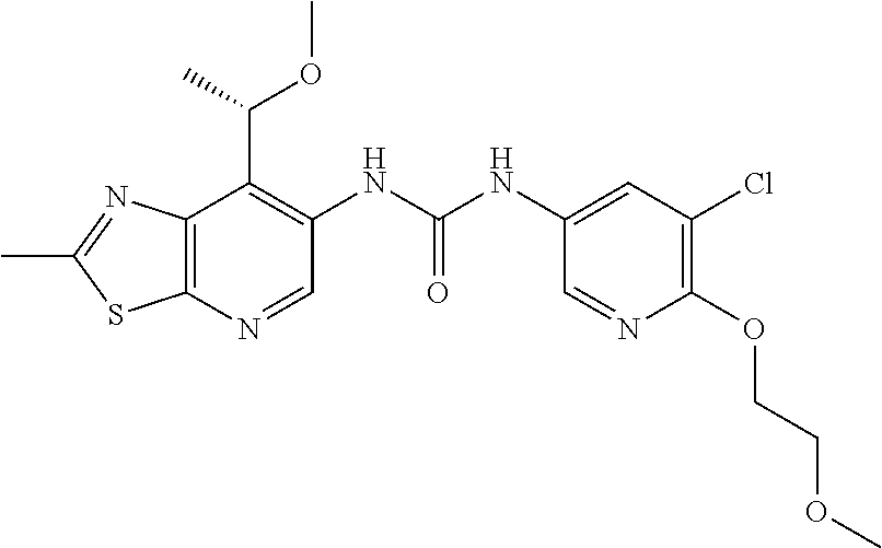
N1=C(C)SC2=C1C(C(C)OC)=C(NC(NC1=CC(Cl)=C(OCCOC)N=C1)=O)C=N2
